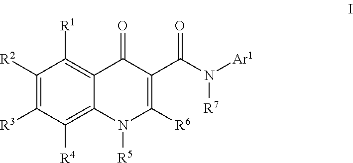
C1([R2])=C([R3])C([R4])=C2C(=C1[R1])C(=O)C(C(N([Ar1])[R7])=O)=C([R6])N2[R5]
